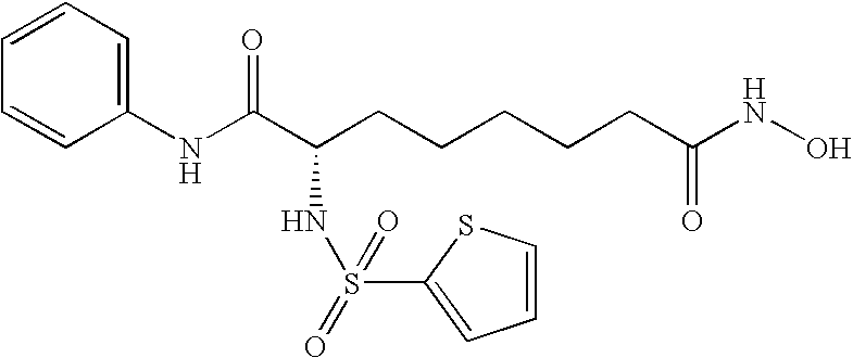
C1(NC(C(CCCCCC(NO)=O)NS(=O)(=O)C2=CC=CS2)=O)=CC=CC=C1
